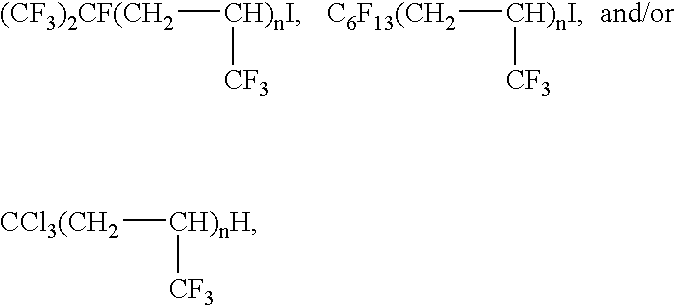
[C6F13(CH2][CH)nI][CF3].[(CF3)2CF(CH2][CH)nI][CF3].[CCl3(CH2][CH)nH][CF3]
